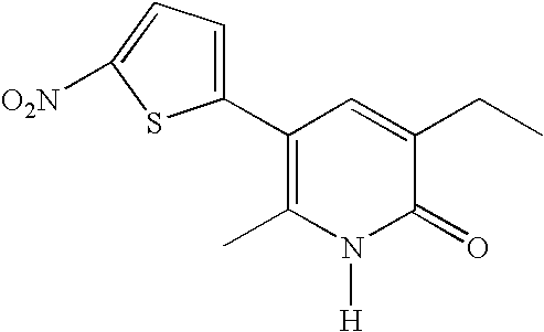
C1(C2=C(C)N([H])C(=O)C(CC)=C2)=CC=C([O2N])S1
